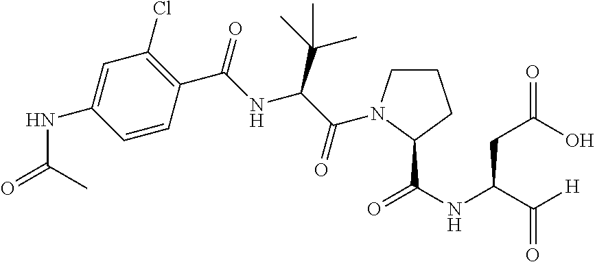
C1=C(NC(=O)C)C=CC(C(=O)NC(C(C)(C)C)C(=O)N2CCCC2C(NC(C([H])=O)CC(=O)O)=O)=C1Cl
